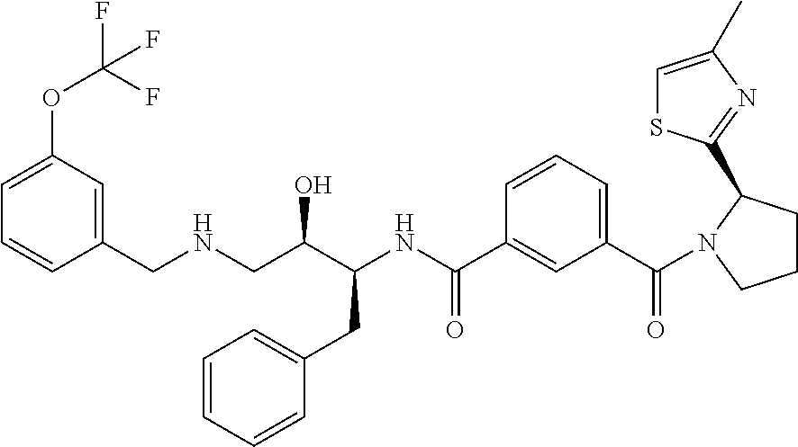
C1=C(OC(F)(F)F)C=C(CNCC(C(NC(C2=CC(C(=O)N3CCCC3C3=NC(C)=CS3)=CC=C2)=O)CC2=CC=CC=C2)O)C=C1
